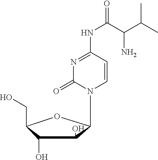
C1(O)C(O)C(CO)OC1N1C=CC(NC(C(C(C)C)N)=O)=NC1=O
